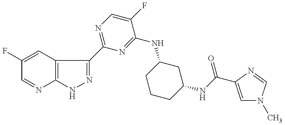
C1(F)=CC2=C(N=C1)NN=C2C1=NC=C(F)C(NC2CCCC(NC(=O)C3=CN(C)C=N3)C2)=N1
